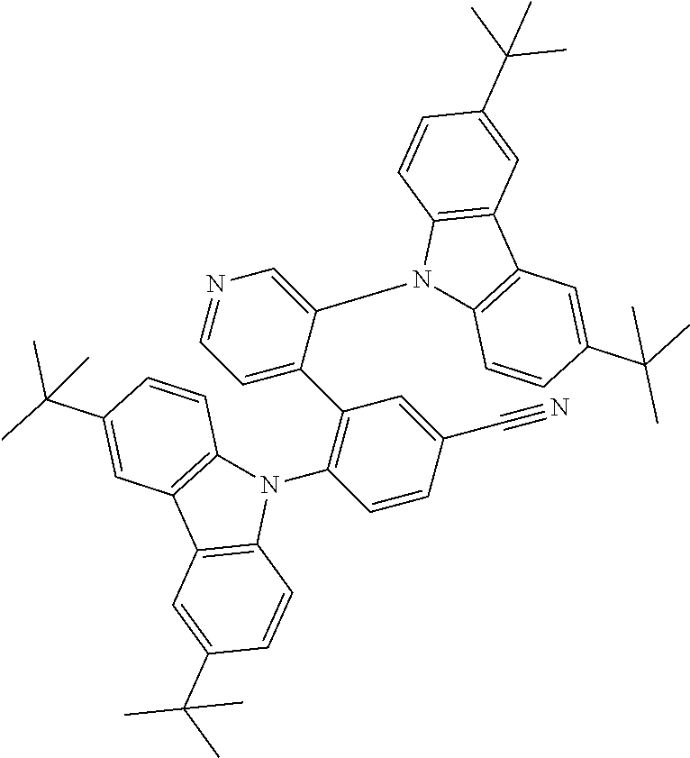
C1(N2C3=C(C4=C2C=CC(C(C)(C)C)=C4)C=C(C(C)(C)C)C=C3)=CN=CC=C1C1=C(N2C3=C(C4=C2C=CC(C(C)(C)C)=C4)C=C(C(C)(C)C)C=C3)C=CC(C#N)=C1
